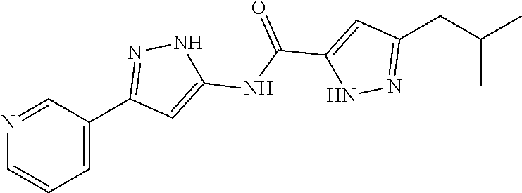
N1=CC(C2=NNC(NC(C3=CC(CC(C)C)=NN3)=O)=C2)=CC=C1
